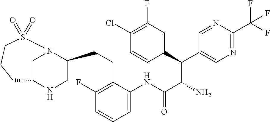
C1N2C(CCC3=C(F)C=CC=C3NC(C(N)C(C3=CC(F)=C(Cl)C=C3)C3=CN=C(C(F)(F)F)N=C3)=O)CNC1CCCS2(=O)=O
